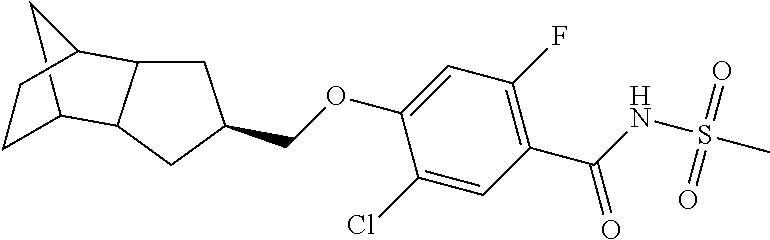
C1(OCC2CC3C(C2)C2CCC3C2)=CC(F)=C(C(NS(C)(=O)=O)=O)C=C1Cl
